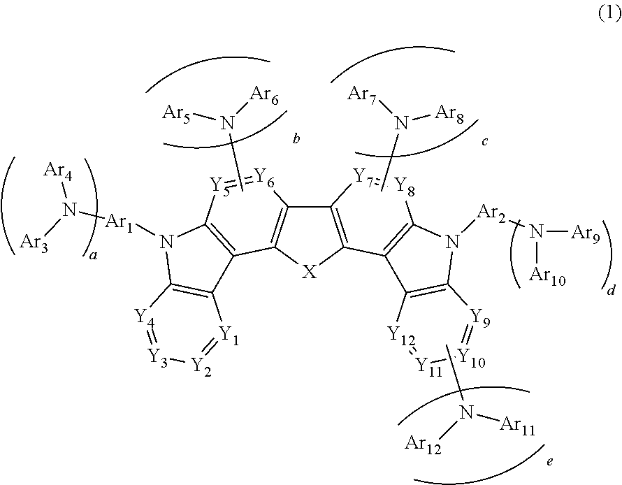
C12=C([X]C3=C1[Y6]=[Y5]C1=C3C3=C(N1[Ar1]N([Ar4])[Ar3])[Y4]=[Y3][Y2]=[Y1]3)C1=C([Y8]=[Y7]2)N([Ar2]N([Ar10])[Ar9])C2=C1[Y12]=[Y11][Y10]=[Y9]2.CN([Ar6])[Ar5].CN([Ar7])[Ar8].CN([Ar12])[Ar11]
